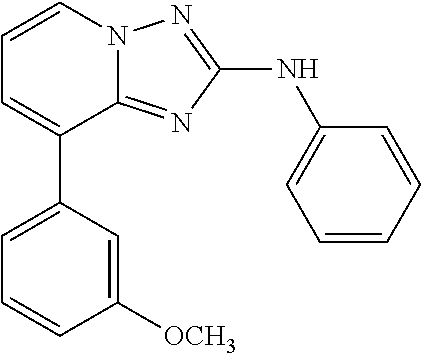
C1=CN2C(=NC(NC3=CC=CC=C3)=N2)C(C2=CC=CC([OCH3])=C2)=C1
